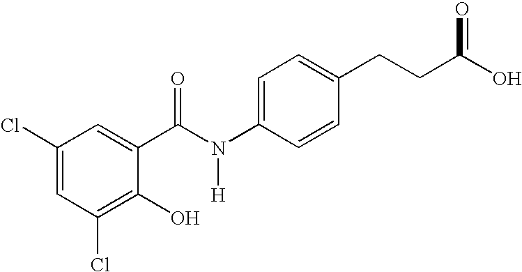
C1(Cl)=CC(Cl)=C(O)C(C(N(C2=CC=C(CCC(O)=O)C=C2)[H])=O)=C1
